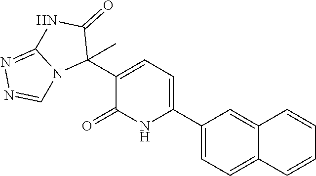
C1(C2=CC=C(C3(C)C(=O)NC4=NN=CN34)C(=O)N2)=CC=C2C(=C1)C=CC=C2
